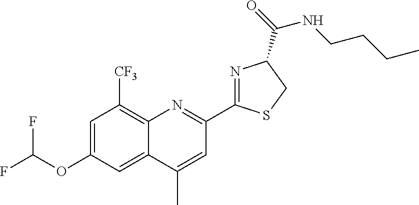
C12=C([CF3])C=C(OC(F)F)C=C1C(C)=CC(C1=NC(C(NCCCC)=O)CS1)=N2
